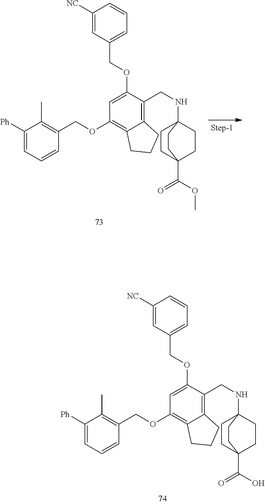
C1([Ph])=CC=CC(COC2=C3C(=C(CNC45CCC(C(OC)=O)(CC4)CC5)C(OCC4=CC=CC([NC])=C4)=C2)CCC3)=C1C.C1([Ph])=CC=CC(COC2=C3C(=C(CNC45CCC(C(O)=O)(CC4)CC5)C(OCC4=CC=CC([NC])=C4)=C2)CCC3)=C1C
